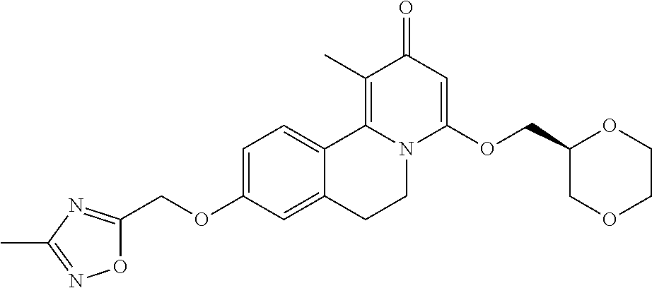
C1=C(OCC2=NC(C)=NO2)C=C2C(=C1)C1=C(C)C(=O)C=C(OCC3COCCO3)N1CC2
